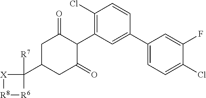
C1(Cl)=C(C2C(=O)CC(C3([R7])[X][R8][R6]3)CC2=O)C=C(C2=CC=C(Cl)C(F)=C2)C=C1
